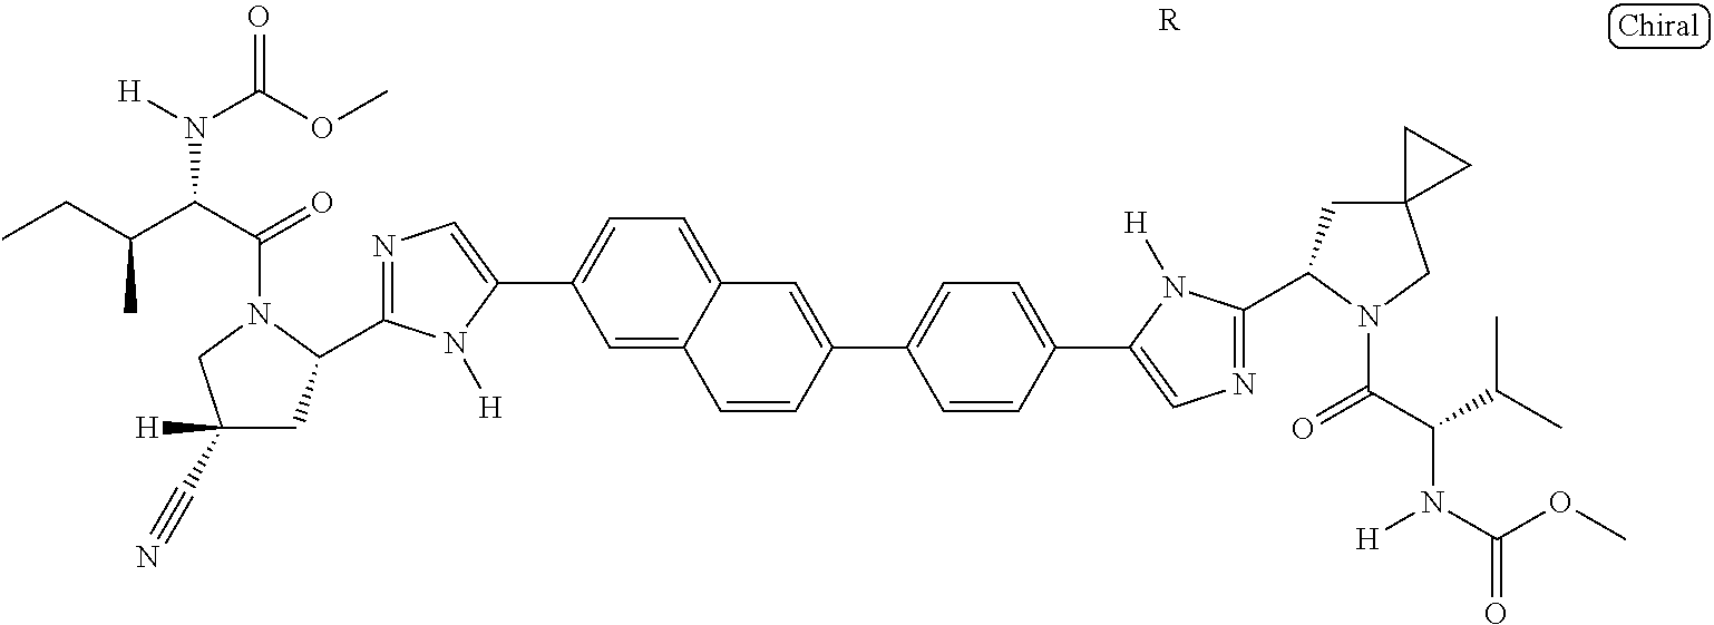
C1=C2C(=CC=C1C1=CN=C(C3CC([H])(C#N)CN3C(C(C(CC)C)N([H])C(OC)=O)=O)N1[H])C=C(C1=CC=C(C3=CN=C(C4CC5(CN4C(C(C(C)C)N(C(OC)=O)[H])=O)CC5)N3[H])C=C1)C=C2.[R]
